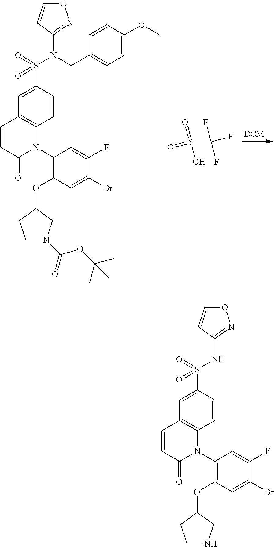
C1(N2C3=C(C=CC2=O)C=C(S(N(CC2=CC=C(OC)C=C2)C2=NOC=C2)(=O)=O)C=C3)=C(OC2CCN(C(OC(C)(C)C)=O)C2)C=C(Br)C(F)=C1.S(C(F)(F)F)(=O)(O)=O.C1(N2C3=C(C=CC2=O)C=C(S(NC2=NOC=C2)(=O)=O)C=C3)=C(OC2CCNC2)C=C(Br)C(F)=C1
